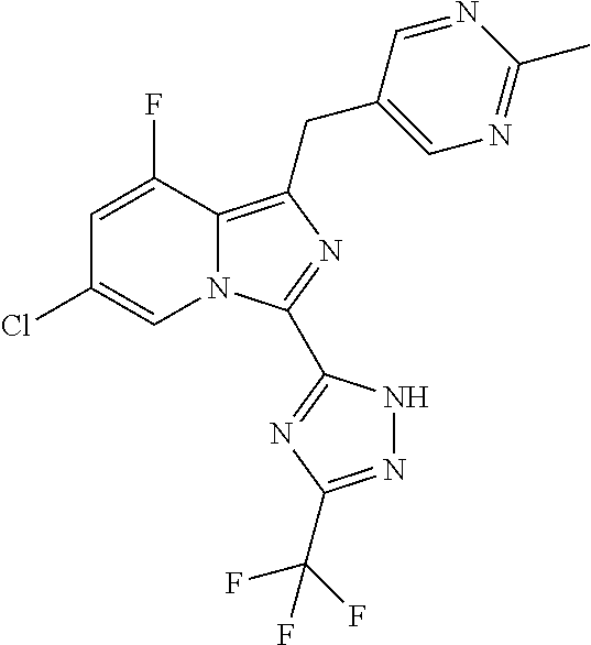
C1=C(F)C2=C(CC3=CN=C(C)N=C3)N=C(C3=NC(C(F)(F)F)=NN3)N2C=C1Cl
